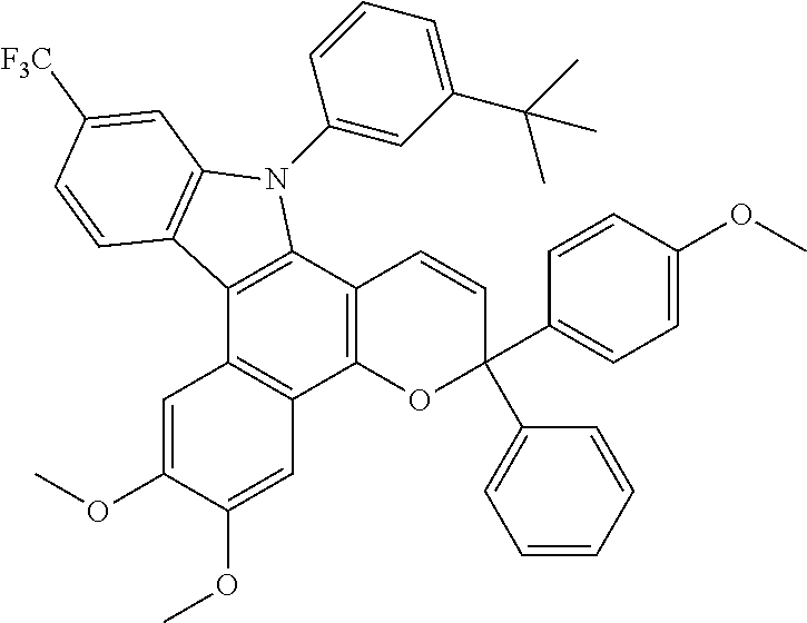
C12=C(C3=C(C4=C1C=C(OC)C(OC)=C4)OC(C1=CC=C(OC)C=C1)(C1=CC=CC=C1)C=C3)N(C1=CC(C(C)(C)C)=CC=C1)C1=C2C=CC([F3C])=C1
